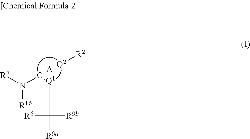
[A].[Q2][R2].N(C)([R7])[R16].[Q1]C([R6])([R9b])[R9a]
